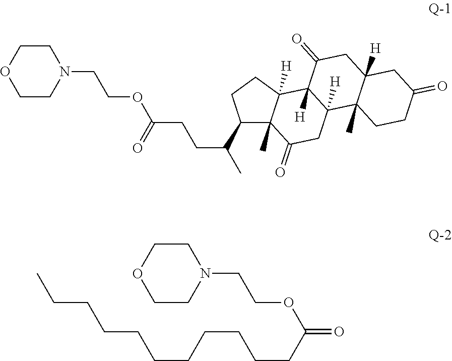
C1CN(CCOC(CCC(C)C2C3(C)C([H])(CC2)C2([H])C([H])(CC3=O)C3(C)C([H])(CC2=O)CC(=O)CC3)=O)CCO1.C1CN(CCOC(=O)CCCCCCCCCCC)CCO1
